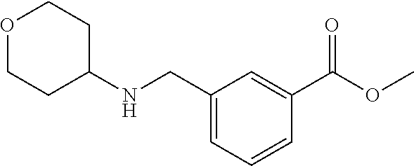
C1=C(CNC2CCOCC2)C=C(C(=O)OC)C=C1
